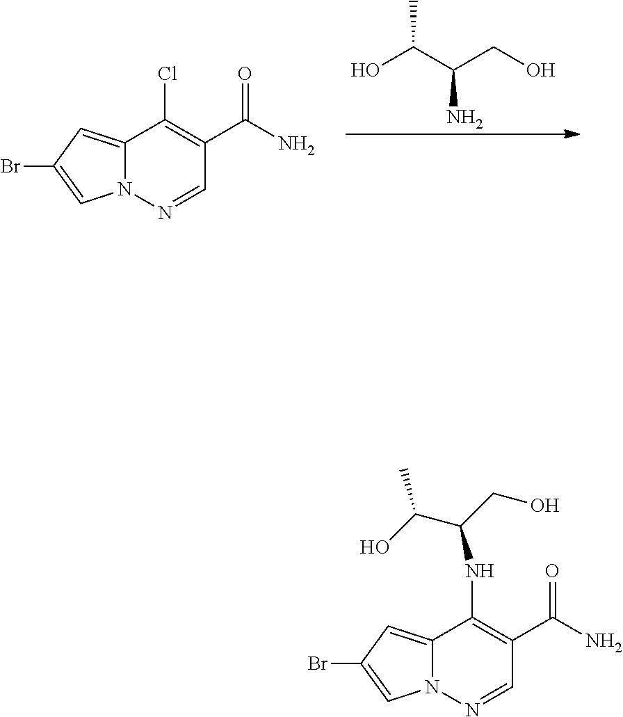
C1(C(N)=O)=C(Cl)C2=CC(Br)=CN2N=C1.OC(C(CO)N)C.C1(C(N)=O)=C(NC(CO)C(O)C)C2=CC(Br)=CN2N=C1
